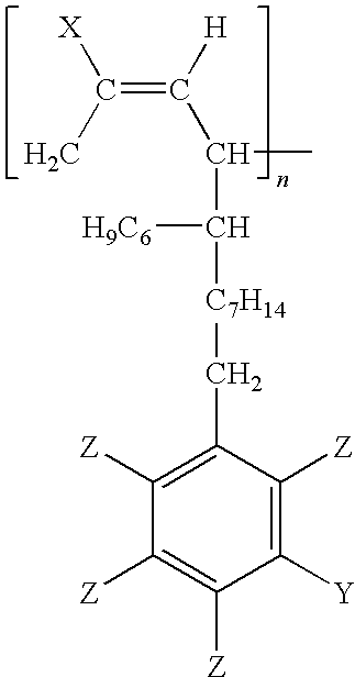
C(=C([H])C(C)C([C7H14]CC1=C([Z])C([Z])=C([Z])C([Y])=C1[Z])[H9C6])(C)[X]
